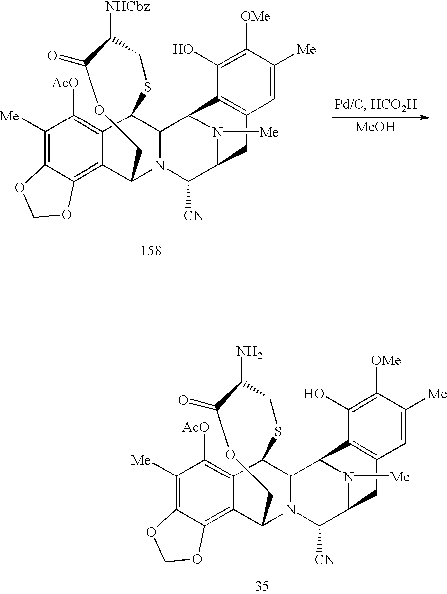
C1([Me])=C2C(=C3C(=C1[AcO])C1C4N(C3COC(=O)C(N)CS1)C([CN])C1N([Me])C4C3=C(C1)C=C([Me])C([OMe])=C3O)OCO2.C1([Me])=C2C(=C3C(=C1[AcO])C1C4N(C3COC(=O)C([NHCbz])CS1)C([CN])C1N([Me])C4C3=C(C1)C=C([Me])C([OMe])=C3O)OCO2
